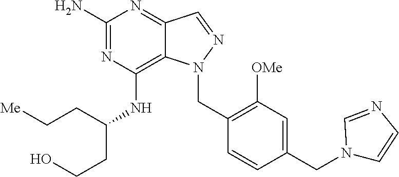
C1(N)=NC(NC(CCO)CC[Me])=C2C(=N1)C=NN2CC1=C([OMe])C=C(CN2C=CN=C2)C=C1
